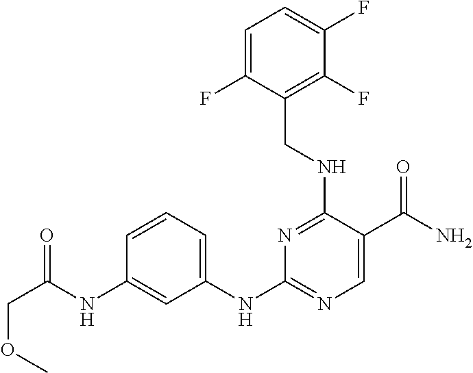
C(C(NC1=CC(NC2=NC=C(C(N)=O)C(NCC3=C(F)C(F)=CC=C3F)=N2)=CC=C1)=O)OC
